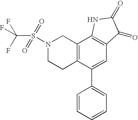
C12=C(C(C3=CC=CC=C3)=CC3=C1NC(=O)C3=O)CCN(S(=O)(=O)C(F)(F)F)C2
